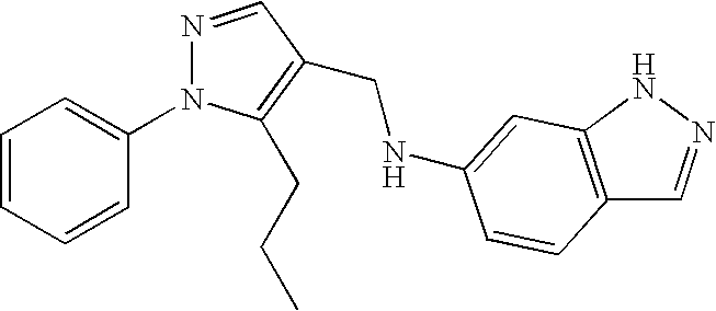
C1=CC=CC(N2N=CC(CNC3=CC4=C(C=NN4)C=C3)=C2CCC)=C1
